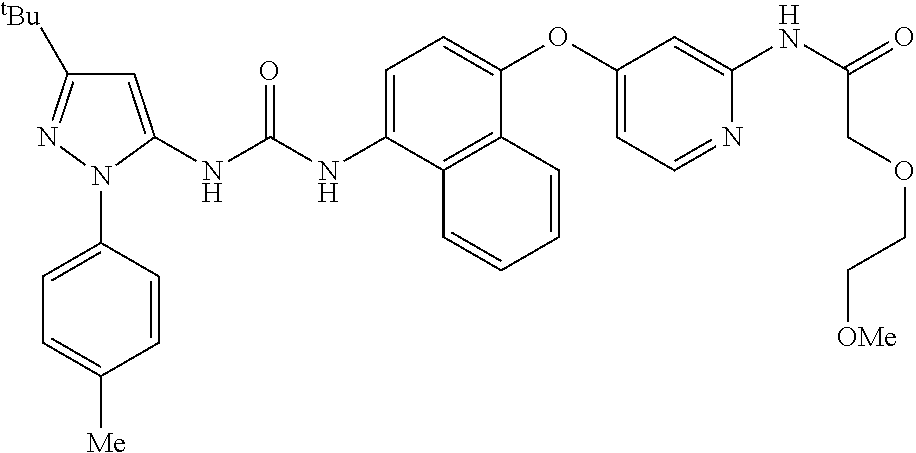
C1=C(NC(NC2=CC([tBu])=NN2C2=CC=C([Me])C=C2)=O)C2=C(C(OC3=CC=NC(NC(=O)COCC[OMe])=C3)=C1)C=CC=C2
